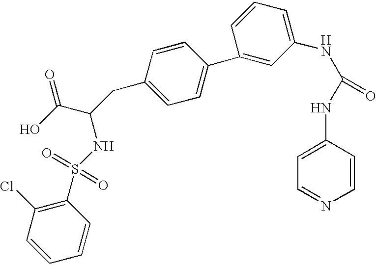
C1=CC=CC(S(NC(C(O)=O)CC2=CC=C(C3=CC(NC(NC4=CC=NC=C4)=O)=CC=C3)C=C2)(=O)=O)=C1Cl
